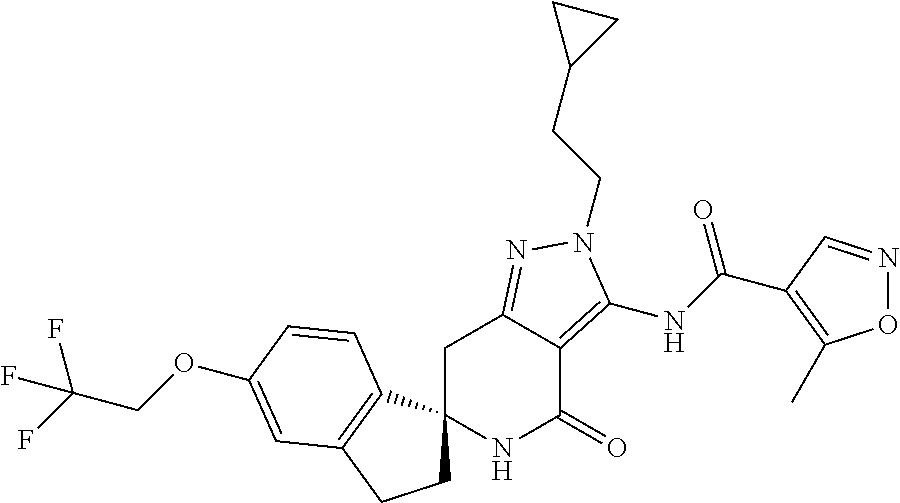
C1C2(C3=C(C1)C=C(OCC(F)(F)F)C=C3)NC(=O)C1=C(NC(=O)C3=C(C)ON=C3)N(CCC3CC3)N=C1C2
